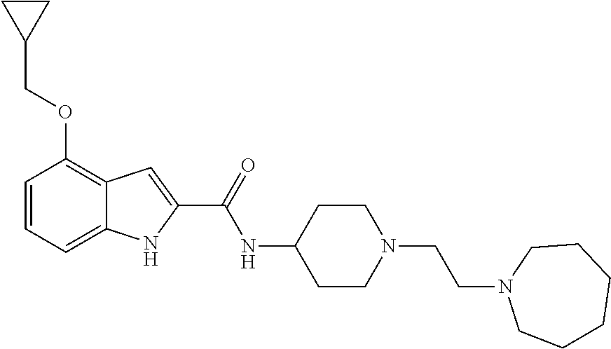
C1=CC=C2C(=C1OCC1CC1)C=C(C(=O)NC1CCN(CCN3CCCCCC3)CC1)N2
